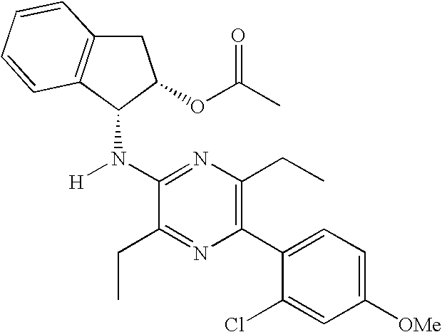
C1(N(C2C3=C(CC2OC(C)=O)C=CC=C3)[H])=NC(CC)=C(C2=CC=C([OMe])C=C2Cl)N=C1CC
